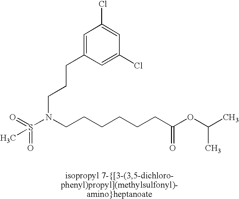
C1=C(CCCN(S(=O)(=O)C)CCCCCCC(OC(C)C)=O)C=C(Cl)C=C1Cl
